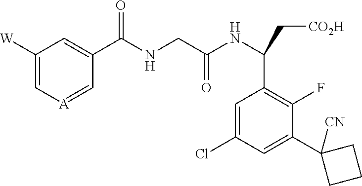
C1([W])=C[A]=CC(C(NCC(NC(C[CO2H])C2=C(F)C(C3([CN])CCC3)=CC(Cl)=C2)=O)=O)=C1
